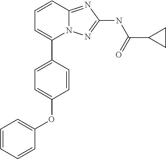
C1(OC2=CC=C(C3=CC=CC4=NC(NC(C5CC5)=O)=NN34)C=C2)=CC=CC=C1
